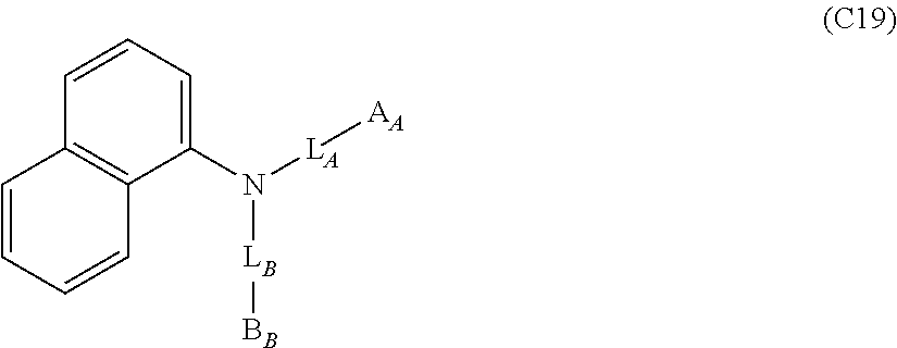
C1(N([LB][BB])[LA][AA])=CC=CC2=C1C=CC=C2
